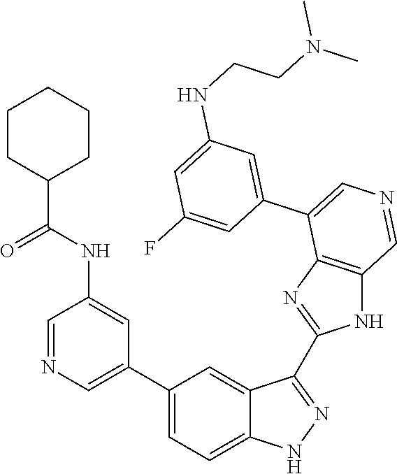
C1(C2=CN=CC(NC(C3CCCCC3)=O)=C2)=CC=C2C(=C1)C(C1=NC3=C(N1)C=NC=C3C1=CC(NCCN(C)C)=CC(F)=C1)=NN2
